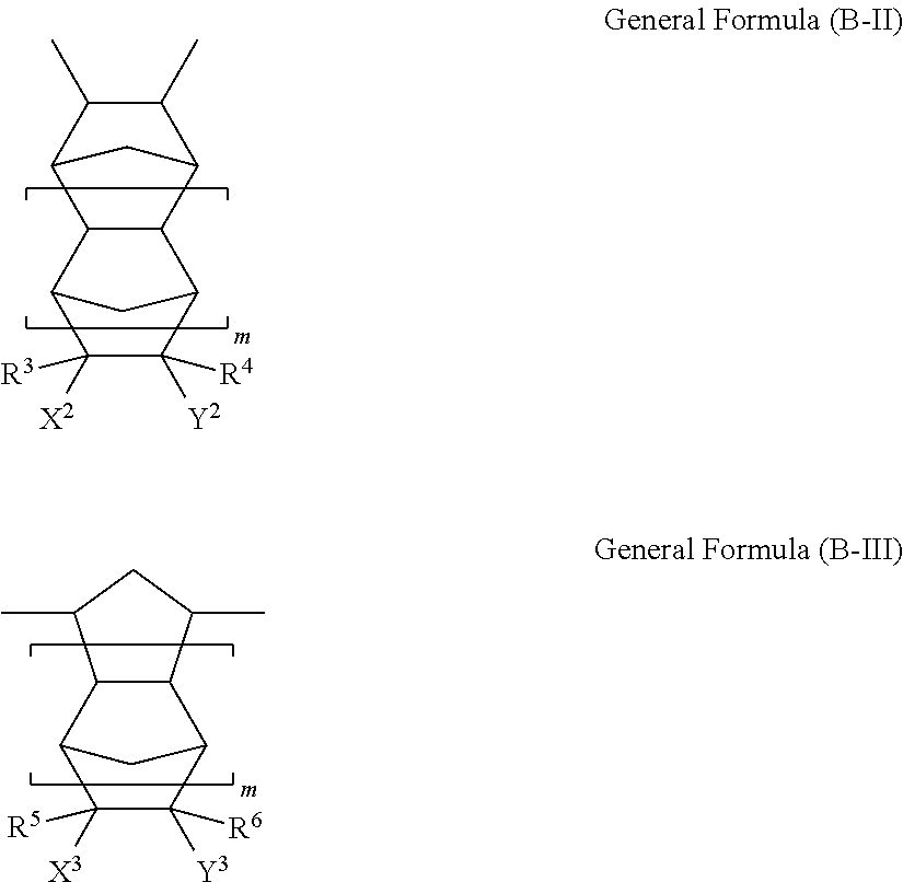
C1(C)C(C)C2CC1C1C3C([Y2])([R4])C([X2])([R3])C(C21)C3.C1([X3])([R5])C([Y3])([R6])C2C3C(C1C2)C(C)CC3C
